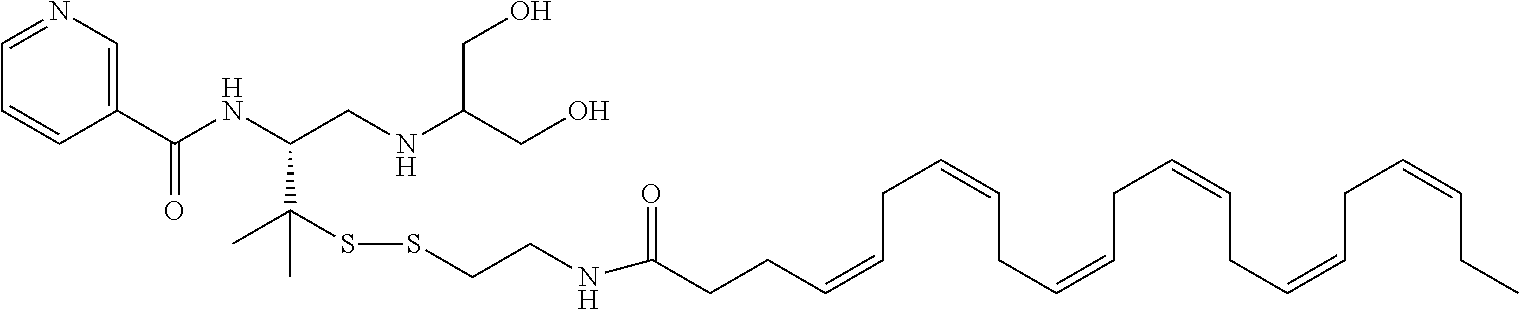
C1(C(NC(CNC(CO)CO)C(C)(SSCCNC(CCC=CCC=CCC=CCC=CCC=CCC=CCC)=O)C)=O)=CN=CC=C1
